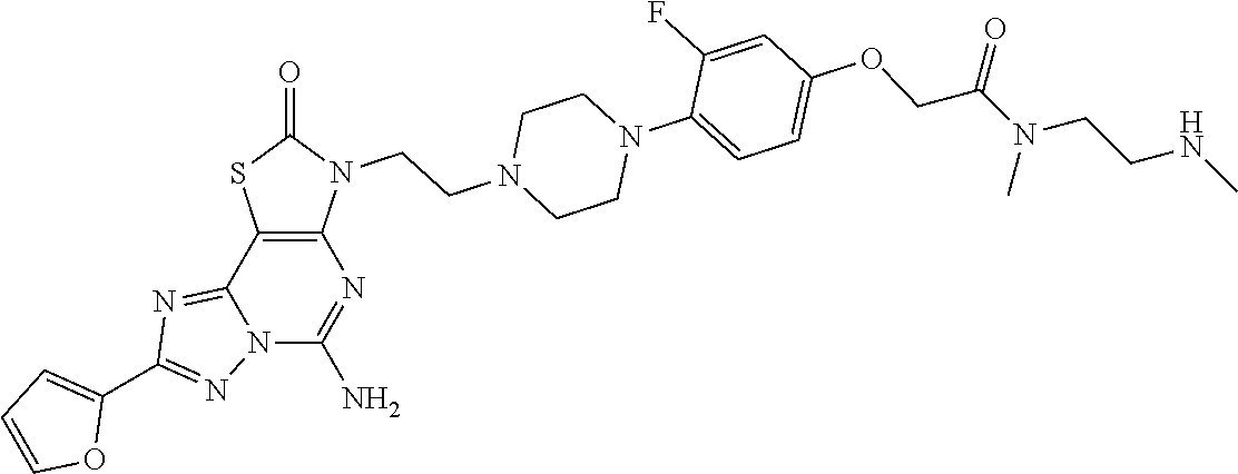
C12=C(C3=NC(C4=CC=CO4)=NN3C(N)=N1)SC(=O)N2CCN1CCN(C2=CC=C(OCC(N(CCNC)C)=O)C=C2F)CC1
